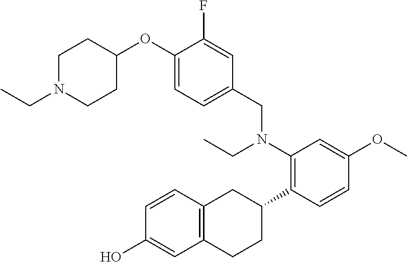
C1(OC2CCN(CC)CC2)=CC=C(CN(C2=C(C3CC4=C(CC3)C=C(O)C=C4)C=CC(OC)=C2)CC)C=C1F
